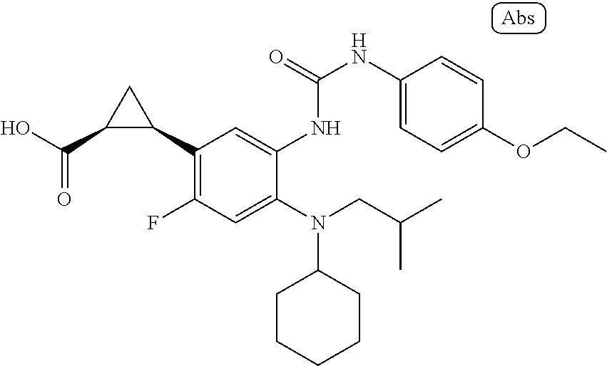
C1CCCCC1N(C1=CC(F)=C(C2CC2C(O)=O)C=C1NC(NC1=CC=C(OCC)C=C1)=O)CC(C)C
